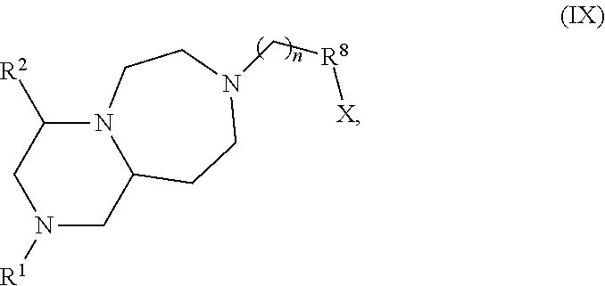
N12C([R2])CN([R1])CC1CCN(C[R8][X])CC2
